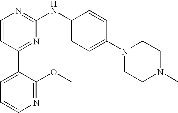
C1=CC(C2=CC=CN=C2OC)=NC(NC2=CC=C(N3CCN(C)CC3)C=C2)=N1
